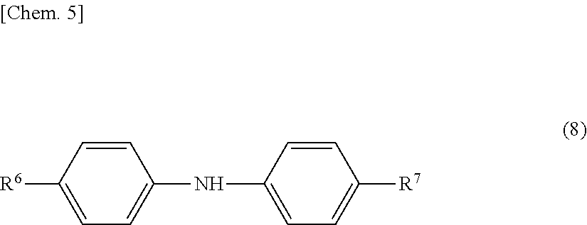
C1([R6])=CC=C(NC2=CC=C([R7])C=C2)C=C1
